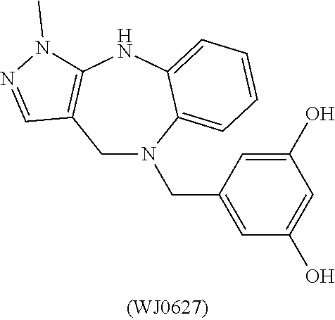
C1N(CC2=CC(O)=CC(O)=C2)C2=CC=CC=C2NC2=C1C=NN2C
